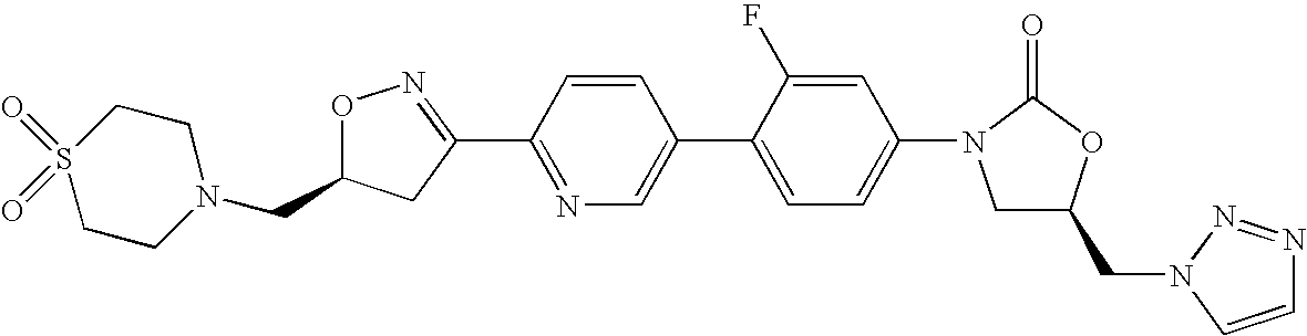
O1C(CN2CCS(=O)(=O)CC2)CC(C2=NC=C(C3=CC=C(N4CC(CN5N=NC=C5)OC4=O)C=C3F)C=C2)=N1
